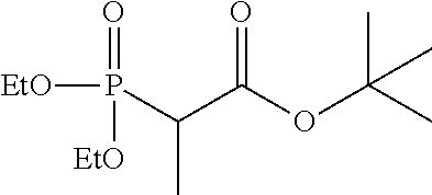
P(C(C(OC(C)(C)C)=O)C)([EtO])(=O)[EtO]
